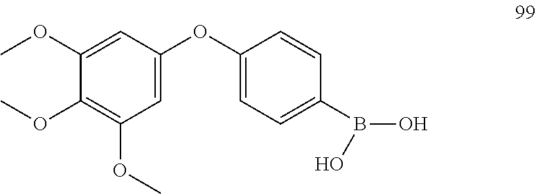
C1(OC2=CC=C(B(O)O)C=C2)=CC(OC)=C(OC)C(OC)=C1
